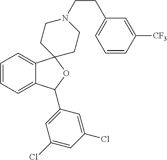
C1=C2C(=CC=C1)C1(OC2C2=CC(Cl)=CC(Cl)=C2)CCN(CCC2=CC=CC([CF3])=C2)CC1
